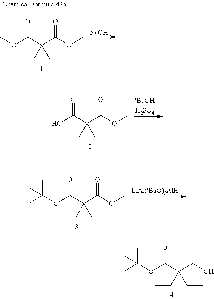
[NaOH].COC(C(C(OC)=O)(CC)CC)=O.OC(C(C(OC)=O)(CC)CC)=O.O(C(C(C(OC)=O)(CC)CC)=O)C(C)(C)C.O(C(C(CO)(CC)CC)=O)C(C)(C)C
